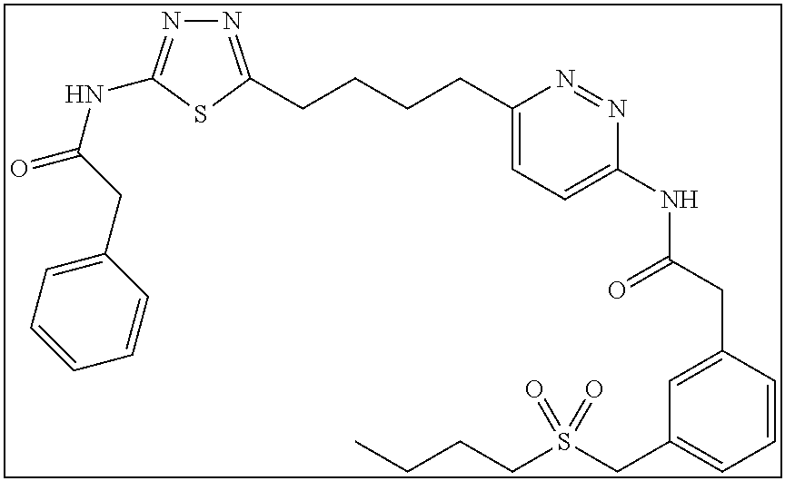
N1=C(CCCCC2=CC=C(NC(CC3=CC(CS(CCCC)(=O)=O)=CC=C3)=O)N=N2)SC(NC(=O)CC2=CC=CC=C2)=N1
